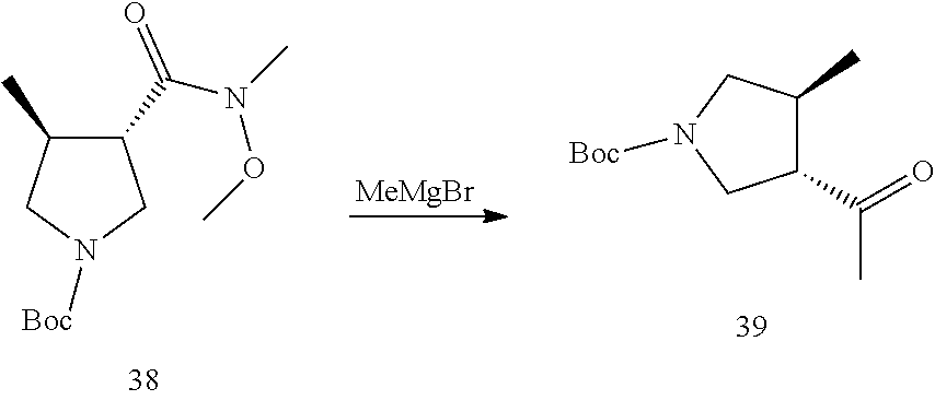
C1(C(=O)N(C)OC)C(C)CN([Boc])C1.C1(C(C)=O)C(C)CN([Boc])C1.[MeMgBr]
